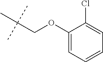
C(OC1=CC=CC=C1Cl)C(C)(C)C
